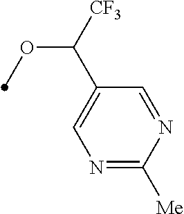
N1=C([Me])N=CC(C([CF3])OC)=C1
